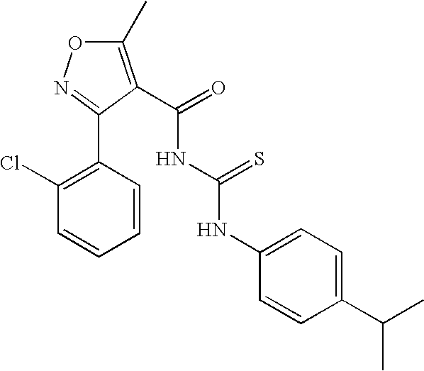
C1=CC(C2=NOC(C)=C2C(NC(NC2=CC=C(C(C)C)C=C2)=S)=O)=C(Cl)C=C1
